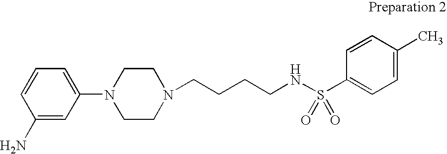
C1(N)=CC(N2CCN(CCCCNS(C3=CC=C(C)C=C3)(=O)=O)CC2)=CC=C1
